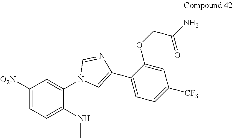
C1([O2N])=CC=C(NC)C(N2C=C(C3=CC=C([CF3])C=C3OCC(N)=O)N=C2)=C1
